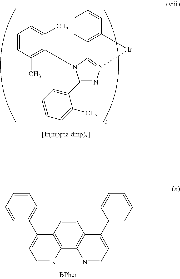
C1=CC(C)=C(N2C3=N(N=C2C2=CC=CC=C2C)[Ir]C2=C3C=CC=C2)C(C)=C1.C1=CC=CC(C2=CC=NC3=C2C=CC2=C3N=CC=C2C2=CC=CC=C2)=C1
